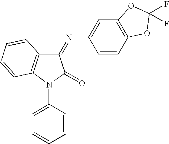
C1(=NC2=CC3=C(C=C2)OC(F)(F)O3)C2=C(N(C3=CC=CC=C3)C1=O)C=CC=C2
